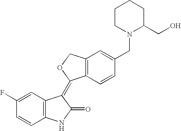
C1=C(F)C=CC2=C1C(=C1C3=C(C=C(CN4C(CO)CCCC4)C=C3)CO1)C(=O)N2
